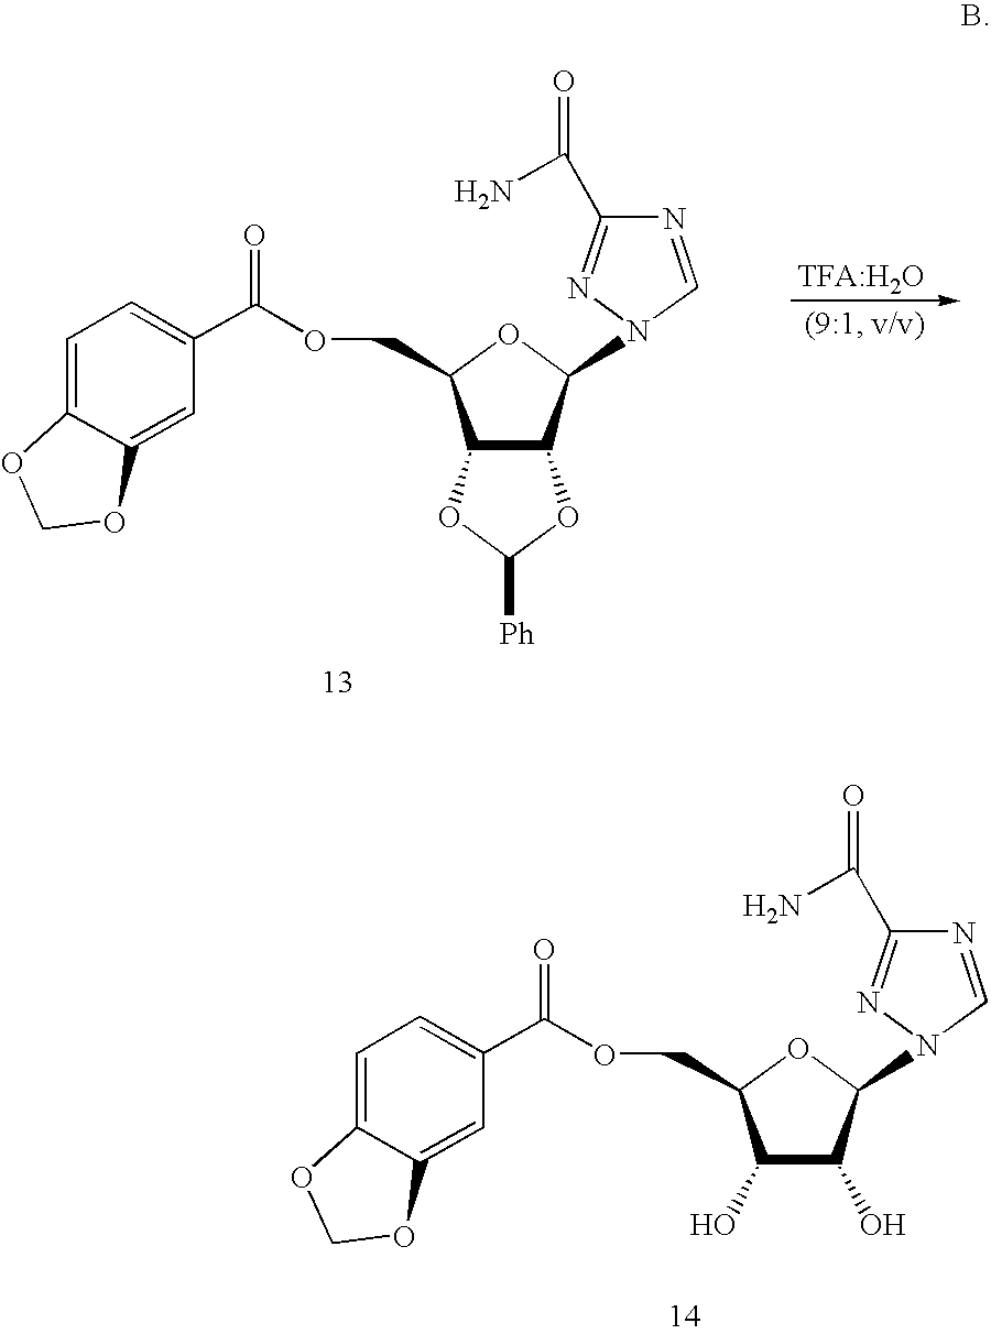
N1=CN(C2C(O)C(O)C(COC(C3=CC=C4C(=C3)OCO4)=O)O2)N=C1C(N)=O.N1=CN(C2C3C(C(COC(C4=CC=C5C(=C4)OCO5)=O)O2)OC([Ph])O3)N=C1C(N)=O.[TFA:H2O]
